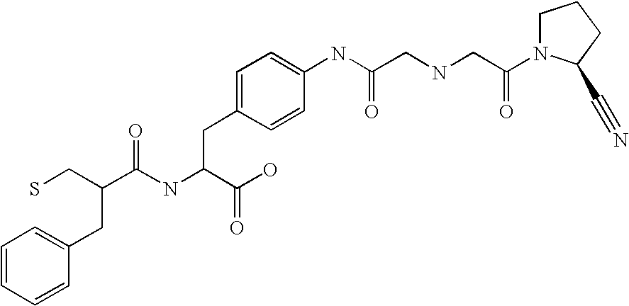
C1=CC=CC(CC(CS)C(NC(C(O)=O)CC2=CC=C(NC(=O)CNCC(=O)N3CCCC3C#N)C=C2)=O)=C1
